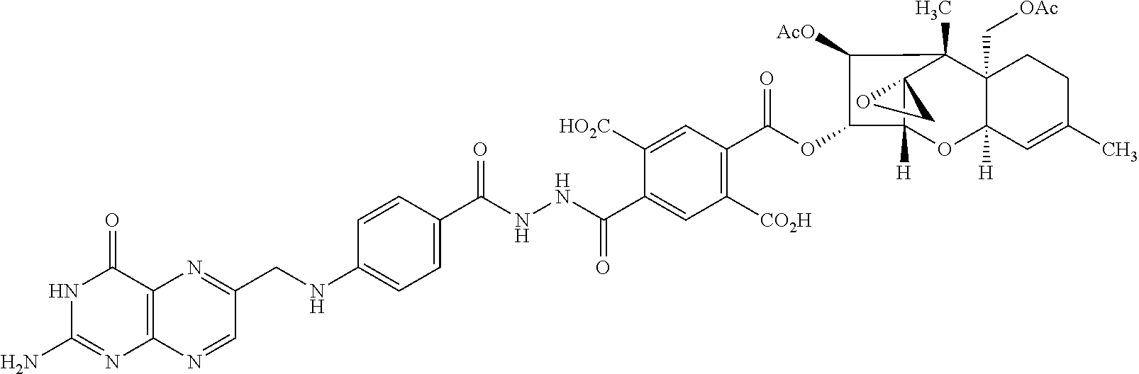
C12=C(N=CC(CNC3=CC=C(C(=O)NNC(C4=CC([CO2H])=C(C(OC5C([AcO])C6(C)C7(C5([H])OC5([H])C6(C[OAc])CCC(C)=C5)CO7)=O)C=C4[HO2C])=O)C=C3)=N1)N=C(N)NC2=O
